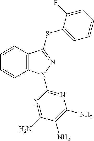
N1=C(N)C(N)=C(N)N=C1N1C2=C(C=CC=C2)C(SC2=CC=CC=C2F)=N1
